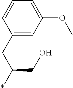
C1=CC(CC(CO)*)=CC(OC)=C1
